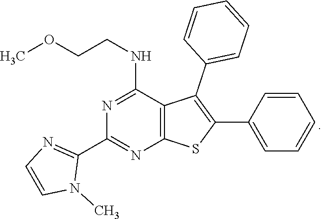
N1=C(NCCOC)C2=C(N=C1C1=NC=CN1C)SC(C1=CC=CC=C1)=C2C1=CC=CC=C1
